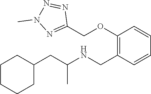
C1(CC(NCC2=C(OCC3=NN(C)N=N3)C=CC=C2)C)CCCCC1
